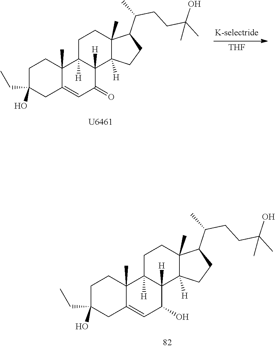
C1C(O)(CC)CC2=CC(O)C3([H])C([H])(C2(C)C1)CCC1(C)C3([H])CCC1C(CCC(C)(O)C)C.[THF].C1C(O)(CC)CC2=CC(=O)C3([H])C([H])(C2(C)C1)CCC1(C)C3([H])CCC1C(CCC(C)(O)C)C
